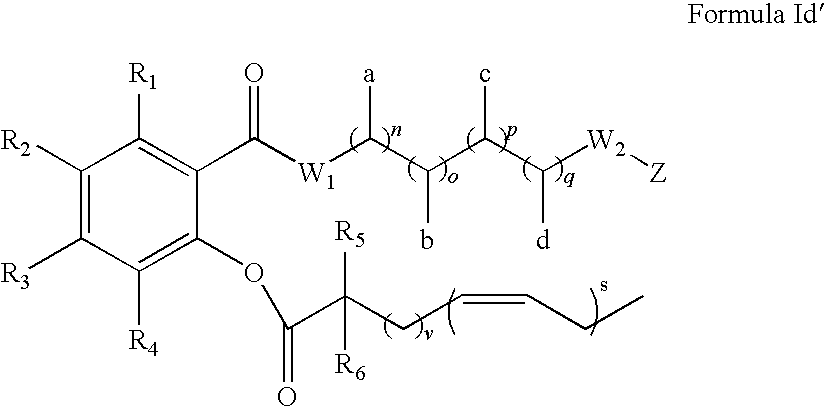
C1([R2])=C([R3])C([R4])=C(OC(=O)C(CC=CCC)([R5])[R6])C(C([W1]C(C(C(C([W2][Z])[d])c)b)[a])=O)=C1[R1]
